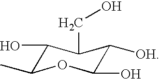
C1(O)C(C)OC(O)C([OH])C1CO
